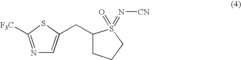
N1=C([F3C])SC(CC2CCCS2(=O)=N[CN])=C1
